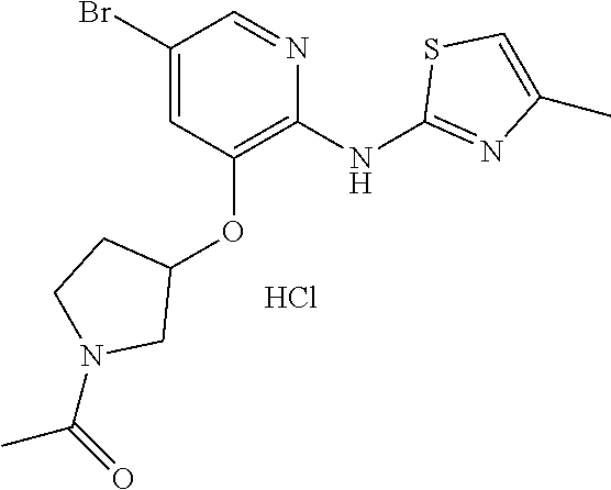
C1(Br)=CC(OC2CCN(C(=O)C)C2)=C(NC2=NC(C)=CS2)N=C1.Cl
